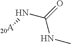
N(C(=O)NC)[20A]
